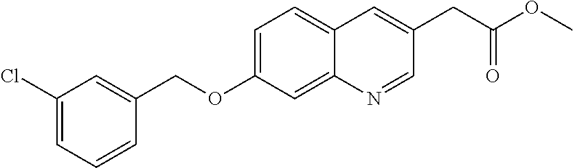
C1=C(Cl)C=C(COC2=CC=C3C(=C2)N=CC(CC(OC)=O)=C3)C=C1
